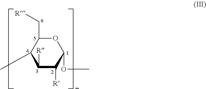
C1(C[R])C(C)C([R])C([R])C(OC)O1
